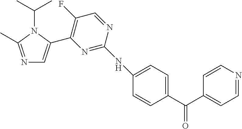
N1=C(C)N(C(C)C)C(C2=C(F)C=NC(NC3=CC=C(C(C4=CC=NC=C4)=O)C=C3)=N2)=C1
